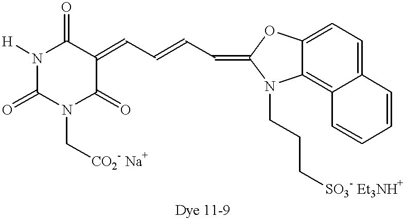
C1(=O)N(C[CO2- Na+])C(=O)C(=CC=CC=C2OC3=CC=C4C(=C3N2CCC[SO3- Et3NH+])C=CC=C4)C(=O)N1[H]
